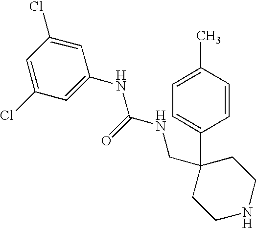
C1=CC(C)=CC=C1C1(CNC(NC2=CC(Cl)=CC(Cl)=C2)=O)CCNCC1
